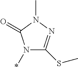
N1(*)C(SC)=NN(C)C1=O
